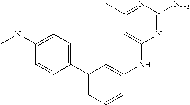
C1(C2=CC=C(N(C)C)C=C2)=CC=CC(NC2=CC(C)=NC(N)=N2)=C1
